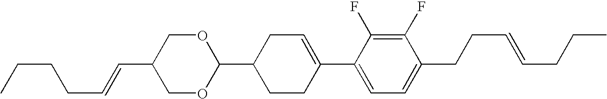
C1(F)=C(F)C(C2=CCC(C3OCC(C=CCCCC)CO3)CC2)=CC=C1CCC=CCCC
